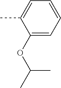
C1(OC(C)C)=CC=CC=C1C
